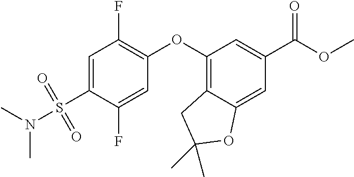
C1=C(S(N(C)C)(=O)=O)C(F)=CC(OC2=C3C(=CC(C(OC)=O)=C2)OC(C)(C)C3)=C1F
